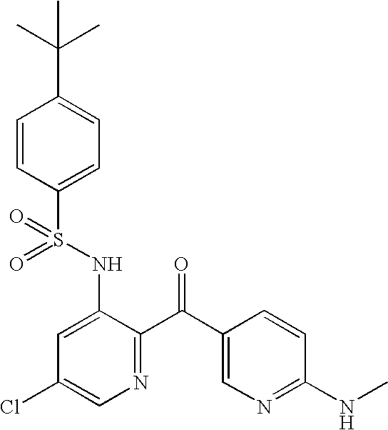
O=S(NC1=CC(Cl)=CN=C1C(=O)C1=CN=C(NC)C=C1)(=O)C1=CC=C(C(C)(C)C)C=C1
